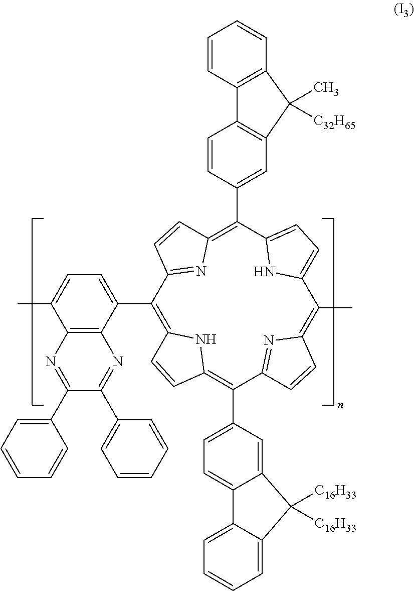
C1(C2=CC=C(C)C3=C2N=C(C2=CC=CC=C2)C(C2=CC=CC=C2)=N3)=C2NC(=C(C3=CC=C4C(=C3)C([C16H33])([C16H33])C3=CC=CC=C43)C3=NC(=C(C)C4=CC=C(C(C5=CC6=C(C=C5)C5=C(C=CC=C5)C6(C)[C32H65])=C5N=C1C=C5)N4)C=C3)C=C2
